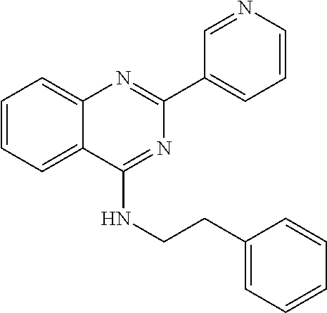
C1=CC=C2C(=C1)N=C(C1=CC=CN=C1)N=C2NCCC1=CC=CC=C1
